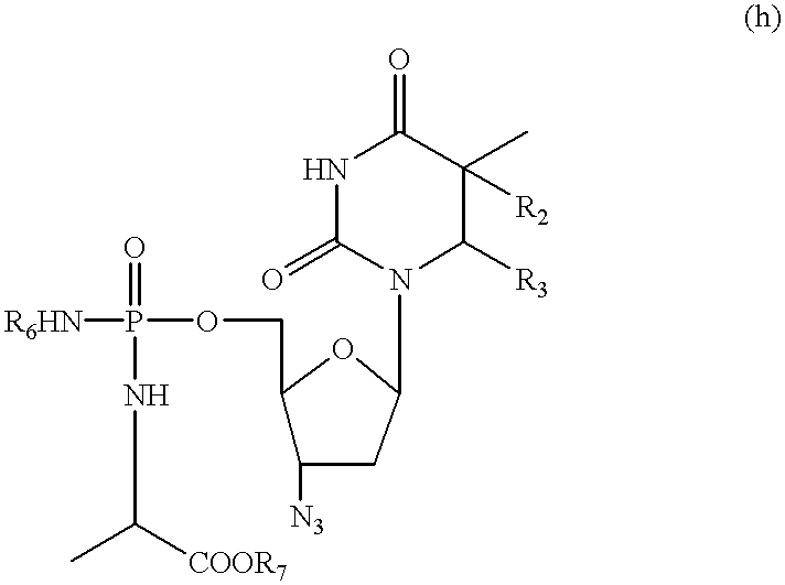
[R6HN]P(OCC1C([N3])CC(N2C([R3])C(C)([R2])C(=O)NC2=O)O1)(=O)NC(C)[COOR7]
